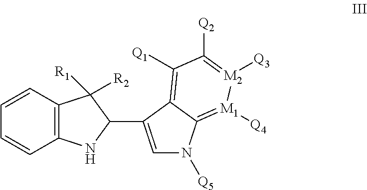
C12=C(C=CC=C1)C([R2])([R1])C(C1=CN([Q5])C3=[M1]([Q4])[M2]([Q3])=C([Q2])C([Q1])=C31)N2
